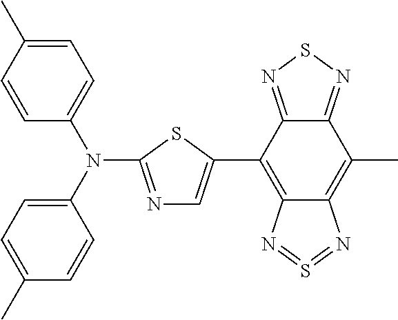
N1=C(N(C2=CC=C(C)C=C2)C2=CC=C(C)C=C2)SC(C2=C3C(=C(C)C4=NSN=C24)N=S=N3)=C1
